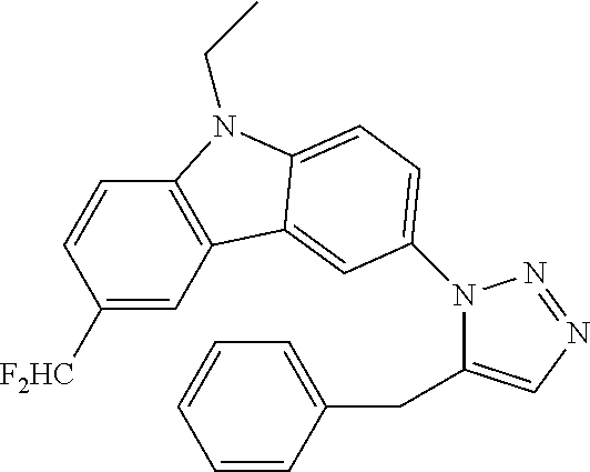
C1([F2HC])=CC2=C(C=C1)N(CC)C1=CC=C(N3C(CC4=CC=CC=C4)=CN=N3)C=C21
